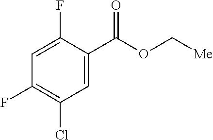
C1=C(C(OC[Me])=O)C(F)=CC(F)=C1Cl
